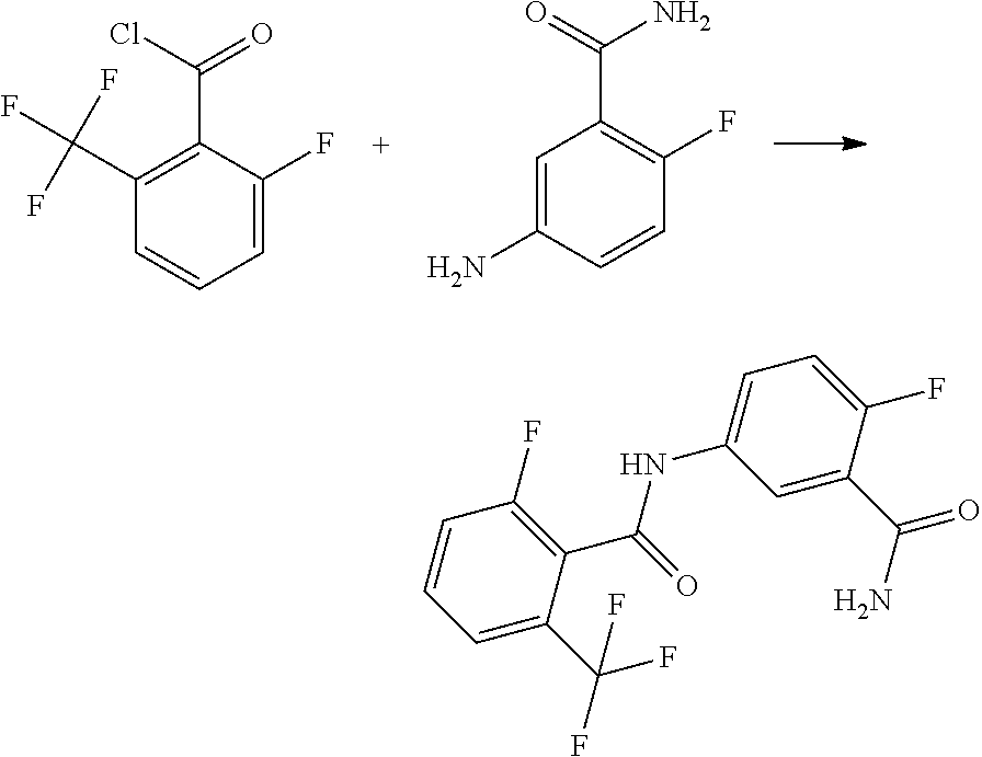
C1=C(F)C(C(Cl)=O)=C(C(F)(F)F)C=C1.C1=C(N)C=CC(F)=C1C(=O)N.C1=C(C(F)(F)F)C(C(=O)NC2=CC=C(F)C(C(N)=O)=C2)=C(F)C=C1
